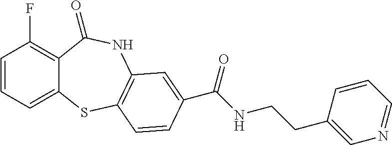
C1=CC=C2C(=C1F)C(=O)NC1=C(S2)C=CC(C(NCCC2=CN=CC=C2)=O)=C1
